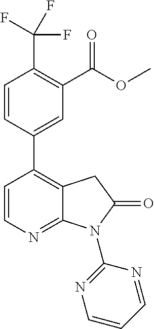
C1=CC(C2=C3C(=NC=C2)N(C2=NC=CC=N2)C(=O)C3)=CC(C(OC)=O)=C1C(F)(F)F
